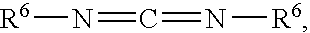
[R6]N=C=N[R6]
